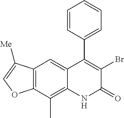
C12=C(C(C)=C3C(=C1)C(C1=CC=CC=C1)=C(Br)C(=O)N3)OC=C2[Me]
